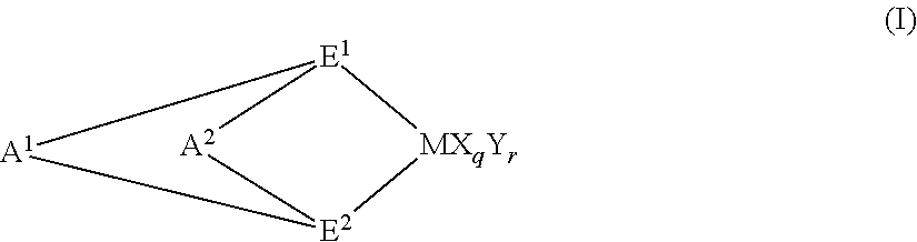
[E2]12[MXqYr][E1]([A1]1)[A2]2
